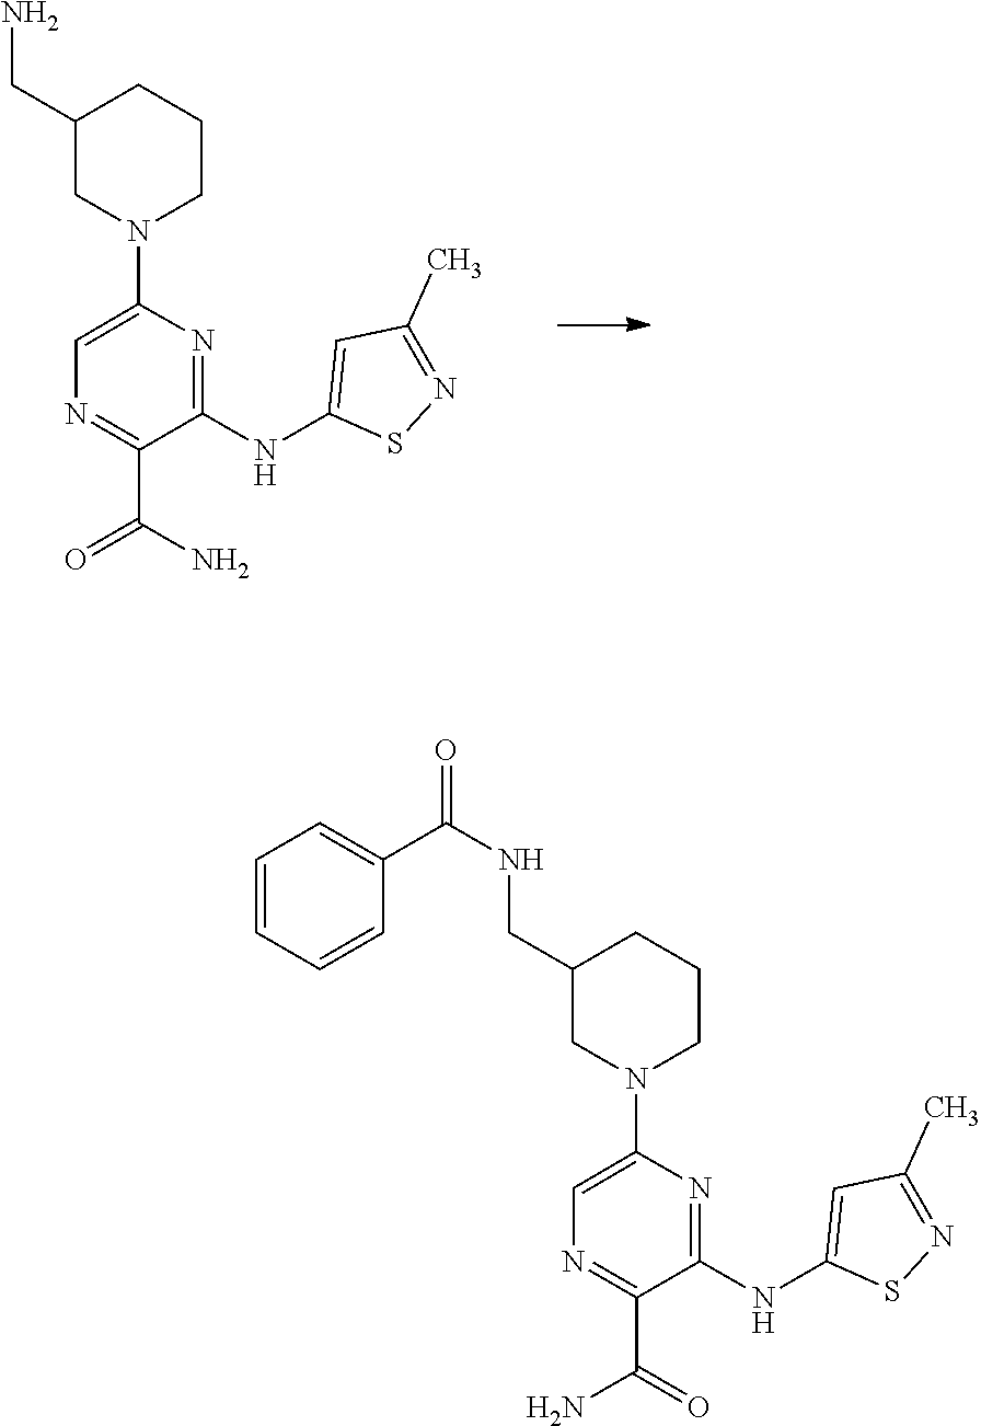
C1(CN)CN(C2=CN=C(C(=O)N)C(NC3=CC(C)=NS3)=N2)CCC1.C1(CNC(=O)C2=CC=CC=C2)CN(C2=CN=C(C(N)=O)C(NC3=CC(C)=NS3)=N2)CCC1
